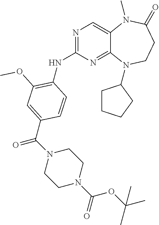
N1=C(NC2=C(OC)C=C(C(N3CCN(C(=O)OC(C)(C)C)CC3)=O)C=C2)N=C2C(=C1)N(C)C(=O)CCN2C1CCCC1
